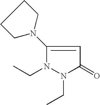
C1(N2CCCC2)=CC(=O)N(CC)N1CC
